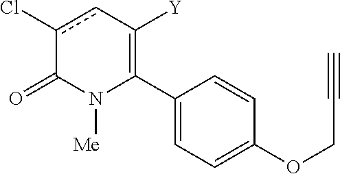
C1(C2=C([Y])cc(Cl)C(=O)N2[Me])=CC=C(OCC#C)C=C1
